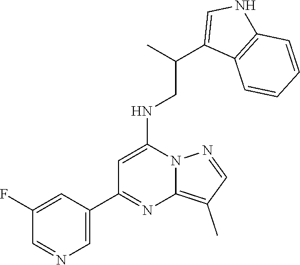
C1=C(C2=NC3=C(C)C=NN3C(NCC(C3=CNC4=C3C=CC=C4)C)=C2)C=C(F)C=N1
